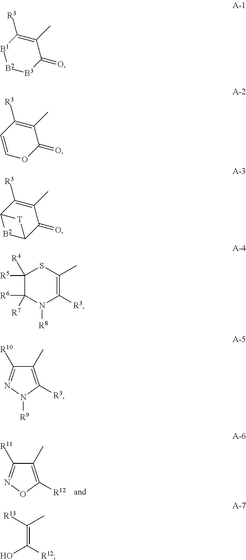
C1(C)=C([R12])ON=C1[R11].[B1]1[B2][B3]C(=O)C(C)=C1[R3].C1=COC(=O)C(C)=C1[R3].C12[B2]C(C(=O)C(C)=C1[R3])[T]2.C1([R4])([R5])C([R6])([R7])N([R8])C([R3])=C(C)S1.C1(C)=C([R3])N([R9])N=C1[R10].C(=C([R12])O)([R13])C
